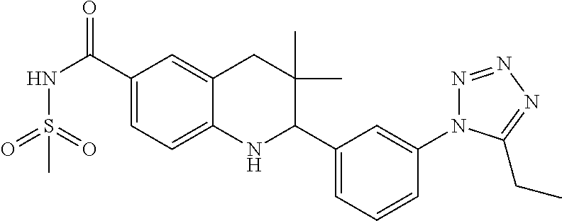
O=C(C1=CC=C2C(=C1)CC(C)(C)C(C1=CC=CC(N3N=NN=C3CC)=C1)N2)NS(=O)(=O)C
